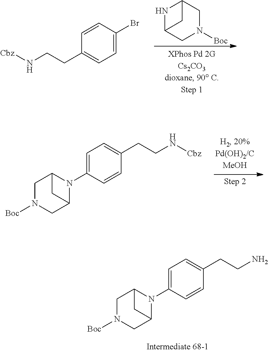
C1=C(Br)C=CC(CCN[Cbz])=C1.N1C2CN([Boc])CC1C2.C1N([Boc])CC2N(C3=CC=C(CCN[Cbz])C=C3)C1C2.C1N([Boc])CC2N(C3=CC=C(CCN)C=C3)C1C2
